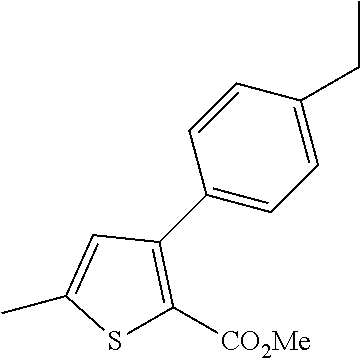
C1=C(C)SC([CO2Me])=C1C1=CC=C(CC)C=C1
